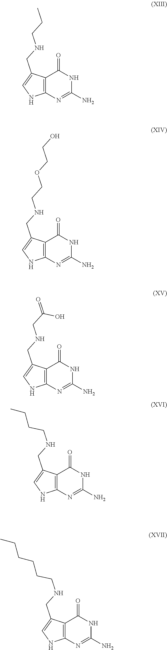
N1C2=C(C(CNCCC)=C1)C(=O)NC(N)=N2.N1C2=C(C(CNCCOCCO)=C1)C(=O)NC(N)=N2.N1C2=C(C(CNCC(=O)O)=C1)C(=O)NC(N)=N2.N1C2=C(C(CNCCCC)=C1)C(=O)NC(N)=N2.N1C2=C(C(CNCCCCCC)=C1)C(=O)NC(N)=N2
